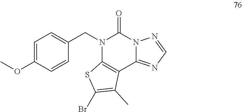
C1=C(OC)C=CC(CN2C3=C(C4=NC=NN4C2=O)C(C)=C(Br)S3)=C1
